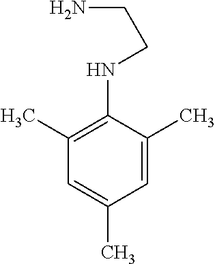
C1=C(C)C(NCCN)=C(C)C=C1C
